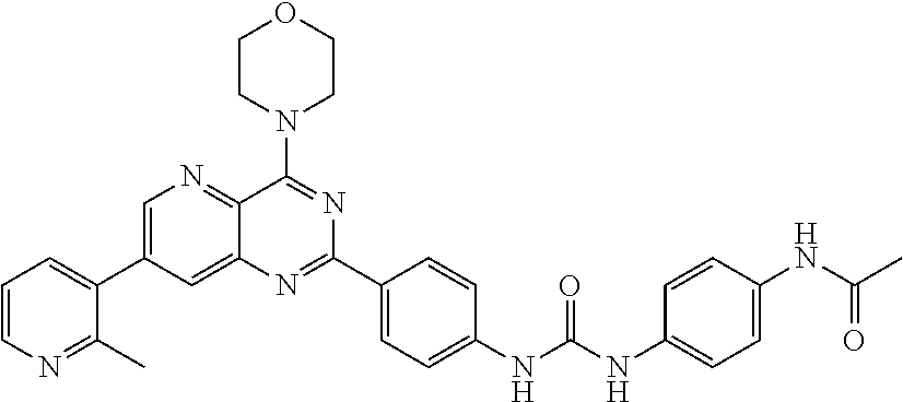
C1=CN=C(C)C(C2=CN=C3C(=C2)N=C(C2=CC=C(NC(NC4=CC=C(NC(C)=O)C=C4)=O)C=C2)N=C3N2CCOCC2)=C1
